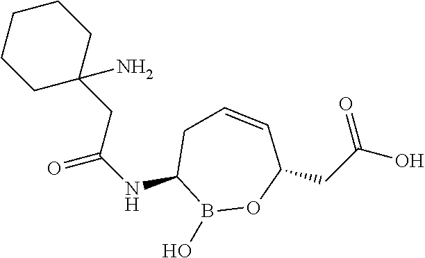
C1(NC(=O)CC2(N)CCCCC2)B(O)OC(CC(O)=O)C=CC1
